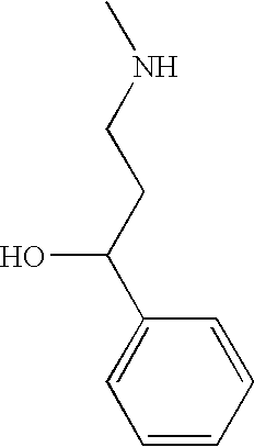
C1=CC=CC(C(CCNC)O)=C1
